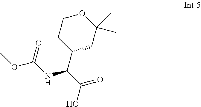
COC(NC(C(=O)O)C1CCOC(C)(C)C1)=O
